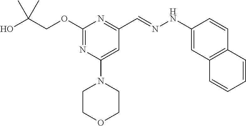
OC(COC1=NC(N2CCOCC2)=CC(C=NNC2=CC3=C(C=C2)C=CC=C3)=N1)(C)C
